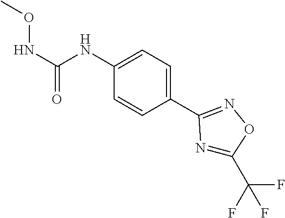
C1(NC(NOC)=O)=CC=C(C2=NOC(C(F)(F)F)=N2)C=C1
